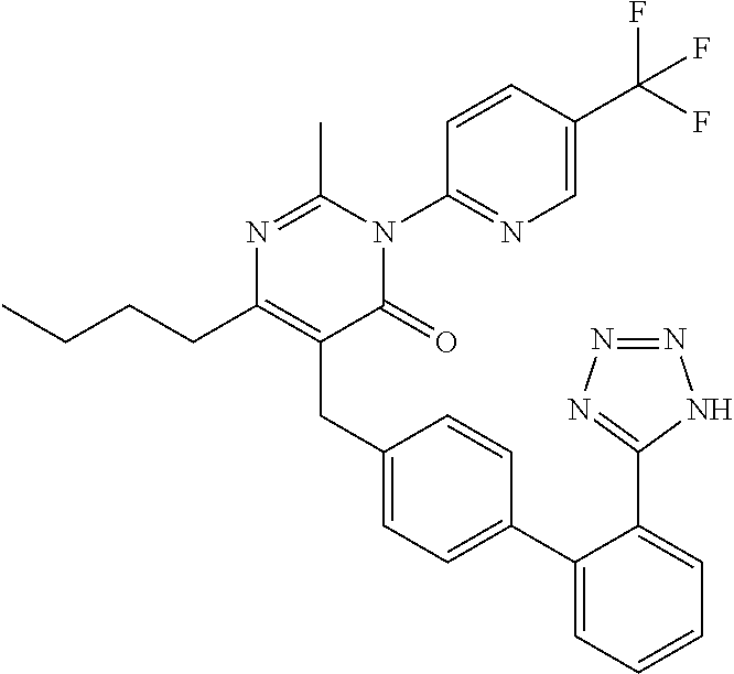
C1(C2=CC=C(CC3=C(CCCC)N=C(C)N(C4=NC=C(C(F)(F)F)C=C4)C3=O)C=C2)=CC=CC=C1C1=NN=NN1
